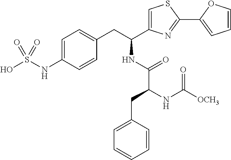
C1=C(NS(O)(=O)=O)C=CC(CC(C2=CSC(C3=CC=CO3)=N2)NC(=O)C(NC([OCH3])=O)CC2=CC=CC=C2)=C1
